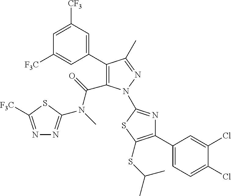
C1(C2=C(C(N(C)C3=NN=C([F3C])S3)=O)N(C3=NC(C4=CC=C(Cl)C(Cl)=C4)=C(SC(C)C)S3)N=C2C)=CC([CF3])=CC([F3C])=C1
